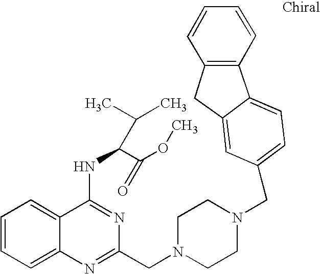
C1=CC=C2C(=C1)C(NC(C(OC)=O)C(C)C)=NC(CN1CCN(CC3=CC=C4C(=C3)CC3=C4C=CC=C3)CC1)=N2
